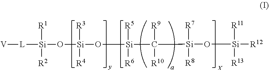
[V][L][Si](O[Si](O[Si](C([R9])([R10])[Si](O[Si]([R12])([R11])[R13])([R7])[R8])([R5])[R6])([R3])[R4])([R1])[R2]
